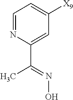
C1=C(C(=NO)C)N=CC=C1[X9]
